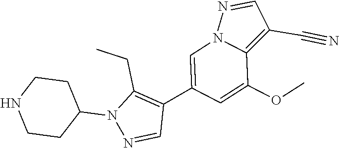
C1(C2=CN3C(=C(C#N)C=N3)C(OC)=C2)=C(CC)N(C2CCNCC2)N=C1
